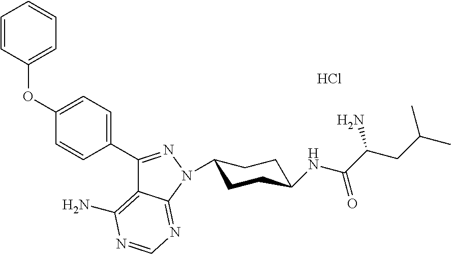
C1(C2=CC=C(OC3=CC=CC=C3)C=C2)=NN(C2CCC(NC(C(CC(C)C)N)=O)CC2)C2=NC=NC(N)=C12.Cl
